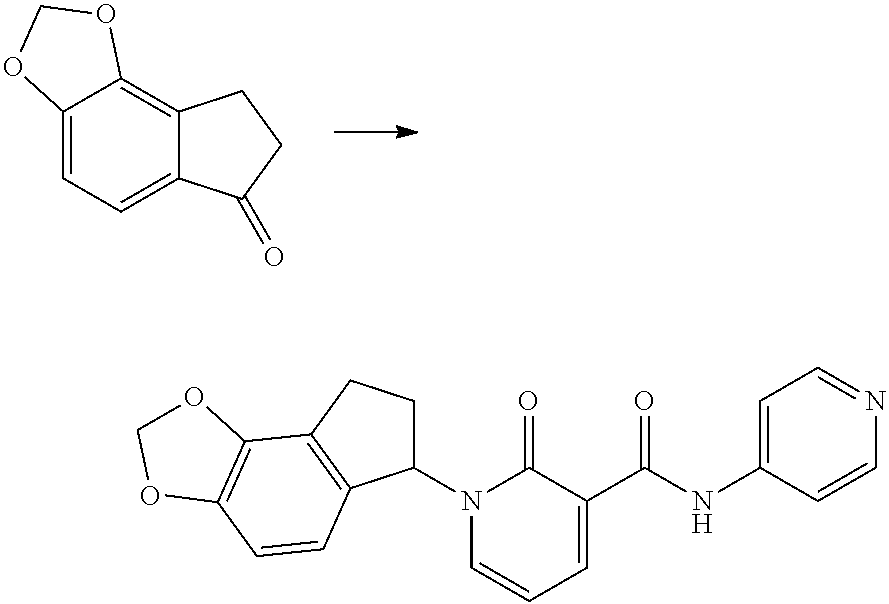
C12=CC=C3C(=C1OCO2)CCC3=O.N1=CC=C(NC(C2=CC=CN(C3CCC4=C3C=CC3=C4OCO3)C2=O)=O)C=C1
